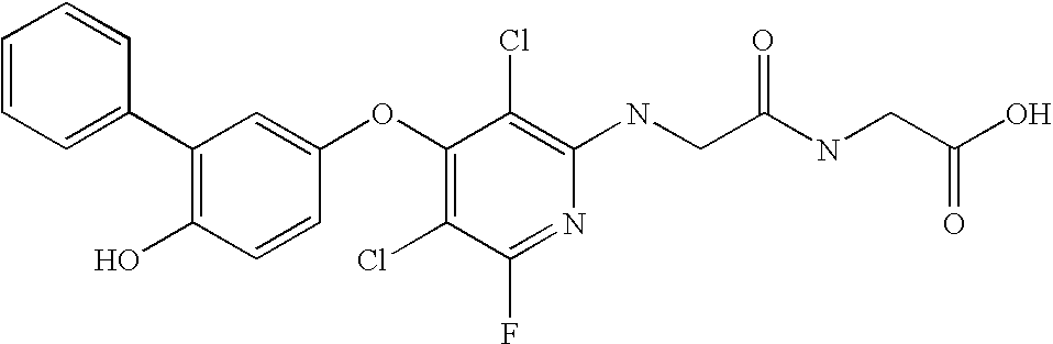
N(C1=C(Cl)C(OC2=CC(C3=CC=CC=C3)=C(O)C=C2)=C(Cl)C(F)=N1)CC(NCC(O)=O)=O
